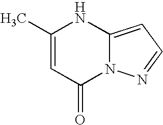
CC1=CC(=O)N2C(=CC=N2)N1
